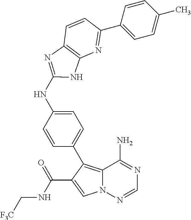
C12=C(C3=CC=C(NC4=NC5=C(N=C(C6=CC=C(C)C=C6)C=C5)N4)C=C3)C(C(NC[F3C])=O)=CN1N=CN=C2N
